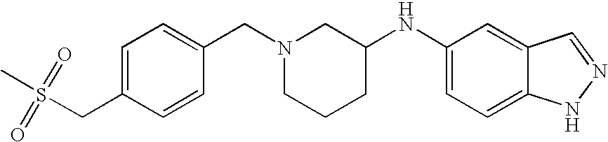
C1=C(CS(=O)(=O)C)C=CC(CN2CCCC(NC3=CC=C4C(=C3)C=NN4)C2)=C1
